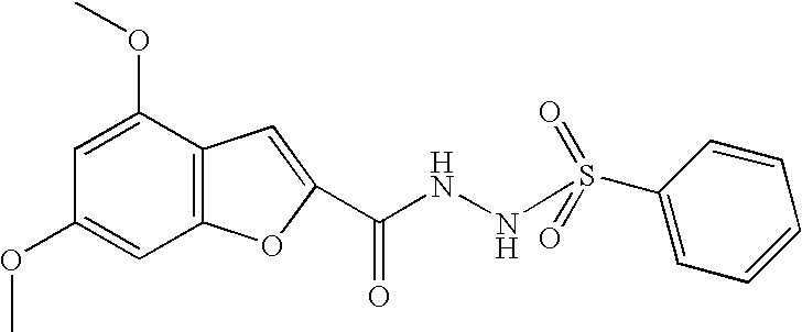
N(NC(=O)C1=CC2=C(C=C(OC)C=C2OC)O1)S(=O)(C1=CC=CC=C1)=O
